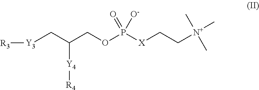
[Y3](CC(COP([X]CC[N+](C)(C)C)(=O)[O-])[Y4][R4])[R3]
